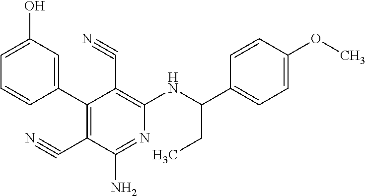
C1(C2=C(C#N)C(N)=NC(NC(C3=CC=C(OC)C=C3)CC)=C2C#N)=CC(O)=CC=C1
